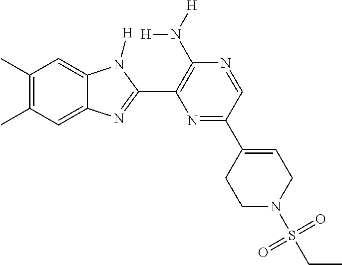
C1(C)=C(C)C=C2C(=C1)N([H])C(C1=C(N([H])[H])N=CC(C3=CCN(S(CC)(=O)=O)CC3)=N1)=N2
